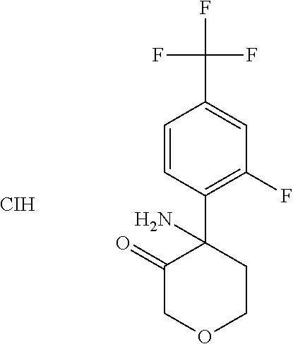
C1(=O)COCCC1(C1=C(F)C=C(C(F)(F)F)C=C1)N.[CIH]
